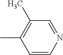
C1=CN=CC(C)=C1C
